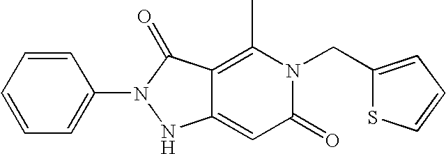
C1=CC=CC=C1N1NC2=CC(=O)N(CC3=CC=CS3)C(C)=C2C1=O
